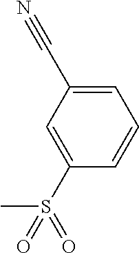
C1(S(=O)(C)=O)=CC(C#N)=CC=C1
